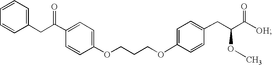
C(COC1=CC=C(CC(C([OH])=O)OC)C=C1)COC1=CC=C(C(CC2=CC=CC=C2)=O)C=C1
